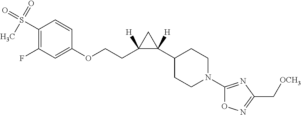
C1(S(=O)(=O)C)=C(F)C=C(OCCC2([H])C([H])(C3CCN(C4=NC(C[OCH3])=NO4)CC3)C2)C=C1
